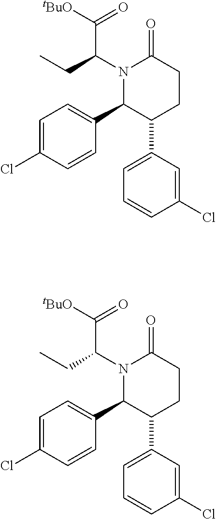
N1(C(CC)C([tBuO])=O)C(C2=CC=C(Cl)C=C2)C(C2=CC=CC(Cl)=C2)CCC1=O.N1(C(CC)C([tBuO])=O)C(C2=CC=C(Cl)C=C2)C(C2=CC=CC(Cl)=C2)CCC1=O
